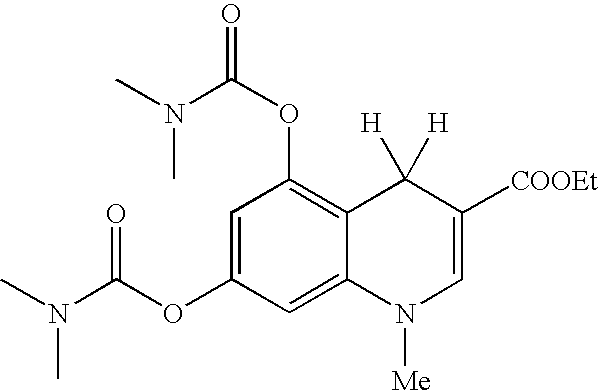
C1=C(OC(N(C)C)=O)C=C2C(=C1OC(N(C)C)=O)C([H])([H])C([COOEt])=CN2[Me]
